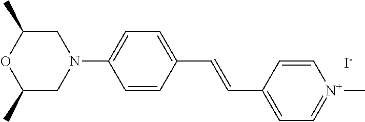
C1=CC(C=CC2=CC=C(N3CC(C)OC(C)C3)C=C2)=CC=[N+]1C.[I-]
